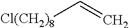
[Cl(CH2)8]C=C
